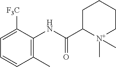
C1(C)=C(NC(C2CCCC[N+]2(C)C)=O)C([F3C])=CC=C1
